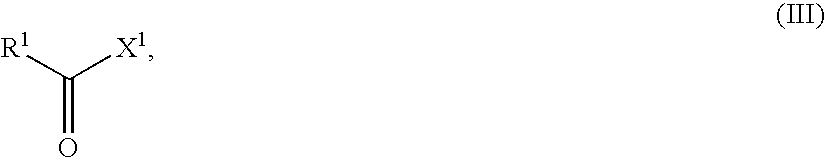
[R1]C([X1])=O
